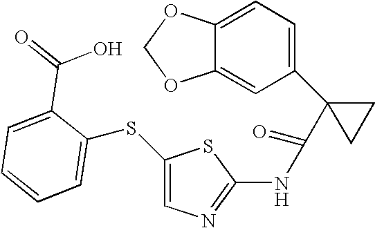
C1=C2C(=CC(C3(C(=O)NC4=NC=C(SC5=CC=CC=C5C(=O)O)S4)CC3)=C1)OCO2
